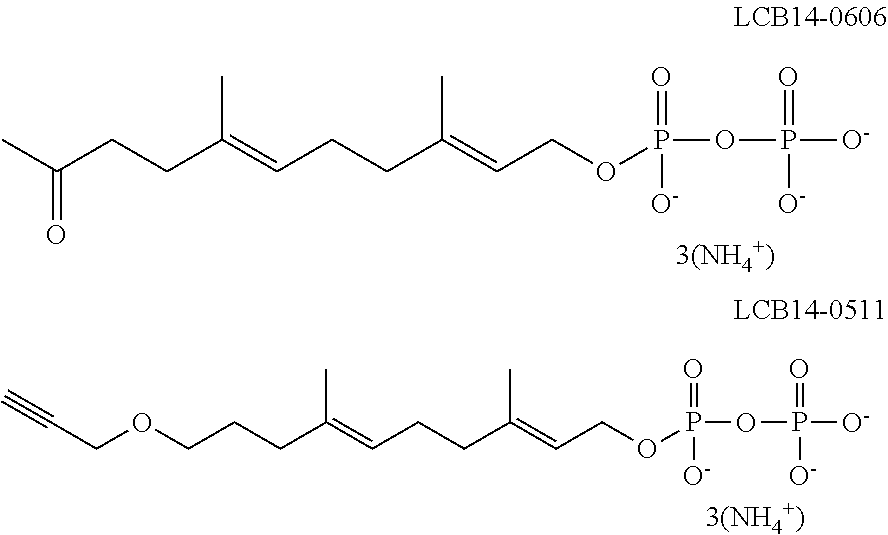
CC(CCC(=CCCC(=CCOP(OP([O-])(=O)[O-])(=O)[O-])C)C)=O.O(CCCC(=CCCC(=CCOP(OP([O-])(=O)[O-])(=O)[O-])C)C)CC#C
